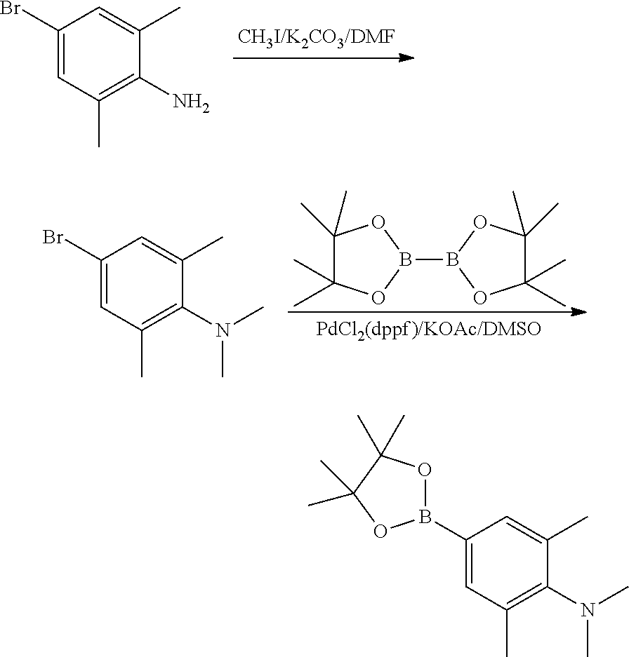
C1(Br)=CC(C)=C(N)C(C)=C1.C1(C)(C)C(C)(C)OB(B2OC(C)(C)C(C)(C)O2)O1.C1(Br)=CC(C)=C(N(C)C)C(C)=C1.C1(B2OC(C)(C)C(C)(C)O2)=CC(C)=C(N(C)C)C(C)=C1
